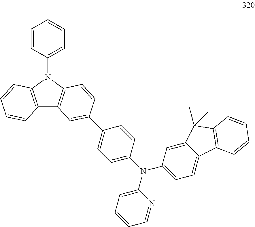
C12=C(N(C3=CC=CC=C3)C3=C1C=C(C1=CC=C(N(C4=CC=CC=N4)C4=CC=C5C(=C4)C(C)(C)C4=C5C=CC=C4)C=C1)C=C3)C=CC=C2
